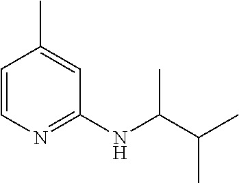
C1=CN=C(NC(C(C)C)C)C=C1C
